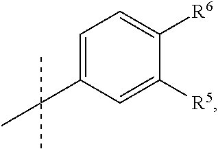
C1=C(C(C)(C)C)C=C([R5])C([R6])=C1
